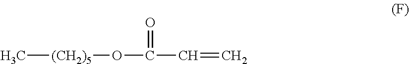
C[(CH2)5]OC(C=C)=O
